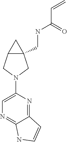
C1=C(N2CC3(CNC(C=C)=O)C(C2)C3)N=C2C(=N1)NC=C2
